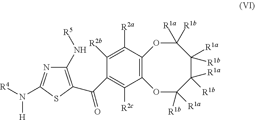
C12=C(C([R2a])=C([R2b])C(C(=O)C3=C(N[R5])N=C(N([R4])[H])S3)=C1[R2c])OC([R1a])([R1b])C([R1a])([R1b])C([R1a])([R1b])C([R1a])([R1b])O2
